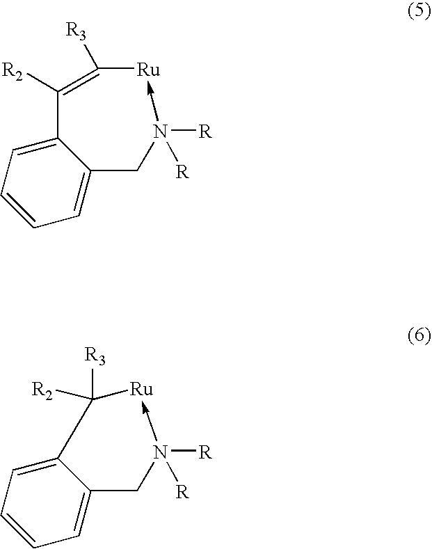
C12=CC=CC=C1CN([R])([R])->[Ru]C([R3])=C2[R2].C12=CC=CC=C1CN([R])([R])->[Ru]C2([R3])[R2]
